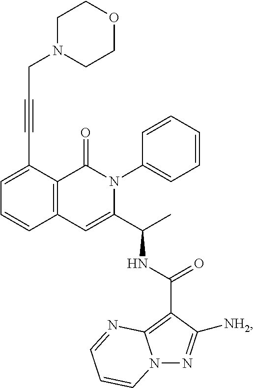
C1=C(C#CCN2CCOCC2)C2=C(C=C1)C=C(C(C)NC(=O)C1=C3N(N=C1[NH2])C=CC=N3)N(C1=CC=CC=C1)C2=O
